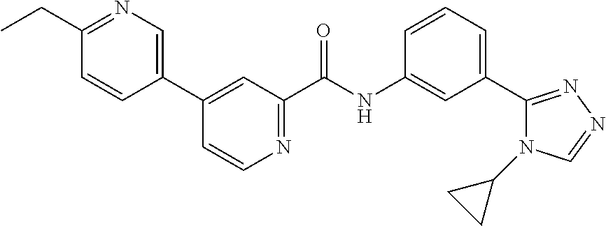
C1(C2=CN=C(CC)C=C2)=CC(C(NC2=CC(C3=NN=CN3C3CC3)=CC=C2)=O)=NC=C1
